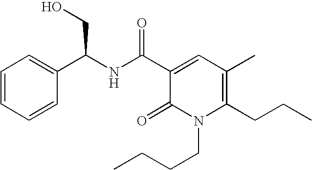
C1(C(NC(C2=CC(C)=C(CCC)N(CCCC)C2=O)=O)CO)=CC=CC=C1
